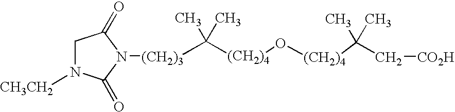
C([(CH2)4]O[(CH2)4]C(C[CO2H])(C)C)(C)(C)[(CH2)3]N1C(=O)CN([CH3CH2])C1=O
